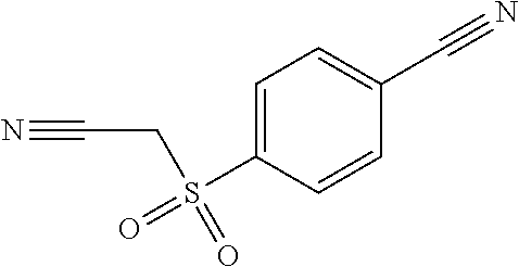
C1=C(S(=O)(=O)CC#N)C=CC(C#N)=C1
